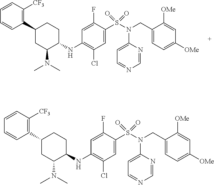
C1=CC([CF3])=C(C2CC(N(C)C)C(NC3=C(Cl)C=C(S(N(CC4=CC=C([OMe])C=C4[OMe])C4=CC=NC=N4)(=O)=O)C(F)=C3)CC2)C=C1.C1=CC([CF3])=C(C2CC(N(C)C)C(NC3=C(Cl)C=C(S(N(CC4=CC=C([OMe])C=C4[OMe])C4=CC=NC=N4)(=O)=O)C(F)=C3)CC2)C=C1
